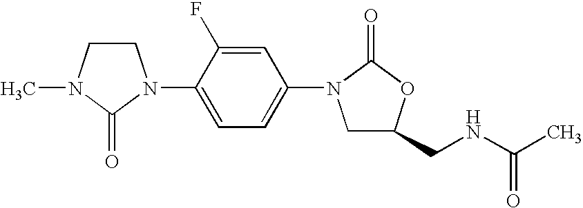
C1CN(C)C(=O)N1C1=CC=C(N2CC(CNC(C)=O)OC2=O)C=C1F
